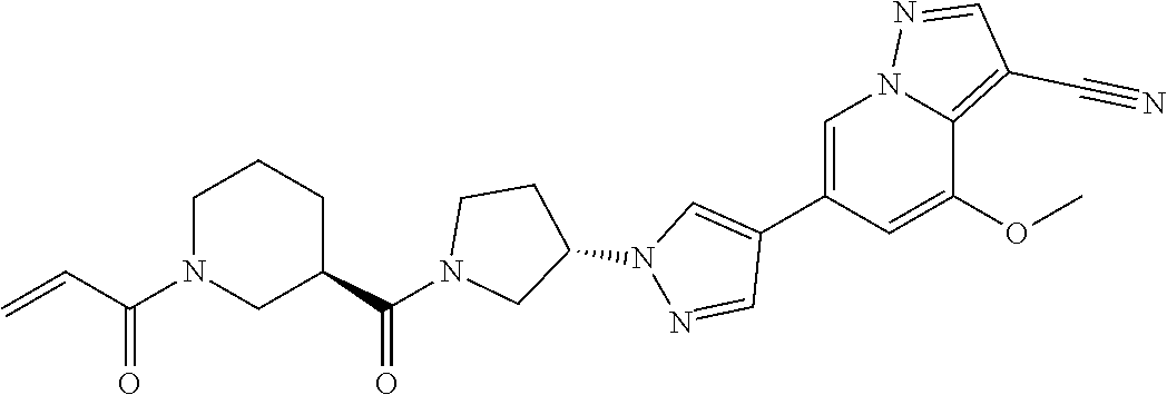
C1=C(C2=CN(C3CCN(C(C4CCCN(C(C=C)=O)C4)=O)C3)N=C2)C=C(OC)C2=C(C#N)C=NN12
